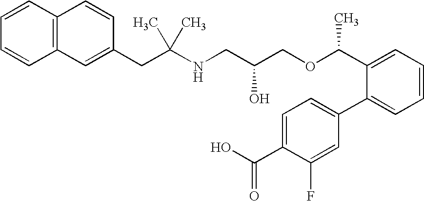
C12=C(C=CC(CC(NCC(COC(C3=CC=CC=C3C3=CC=C(C(O)=O)C(F)=C3)C)O)(C)C)=C1)C=CC=C2
